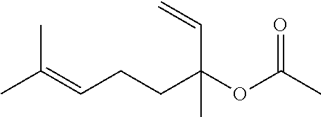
CC(=CCCC(OC(C)=O)(C=C)C)C
